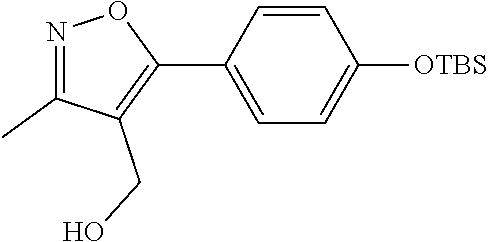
C1(C2=C(CO)C(C)=NO2)=CC=C([OTBS])C=C1
